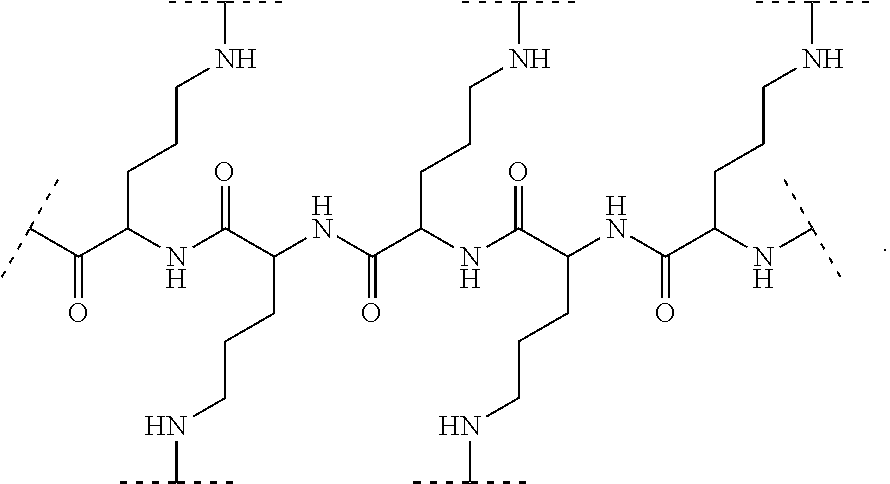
C(C(C(NC(=O)C(CCCNC(C)C)NC(C(NC(=O)C(CCCNC(C)C)NC(C(NC(C)C)CCCNC(C)C)=O)CCCNC(C)C)=O)CCCNC(C)C)=O)(C)C
